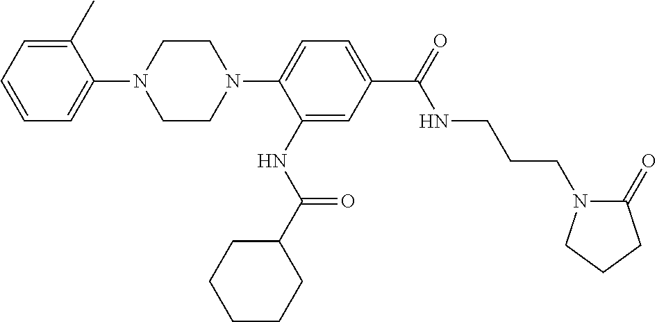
C1=C(C)C(N2CCN(C3=CC=C(C(NCCCN4C(=O)CCC4)=O)C=C3NC(=O)C3CCCCC3)CC2)=CC=C1
